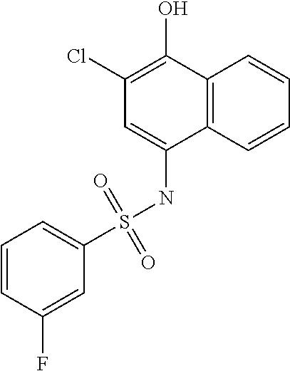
C1=C(S(NC2=CC(Cl)=C(O)C3=C2C=CC=C3)(=O)=O)C=C(F)C=C1
